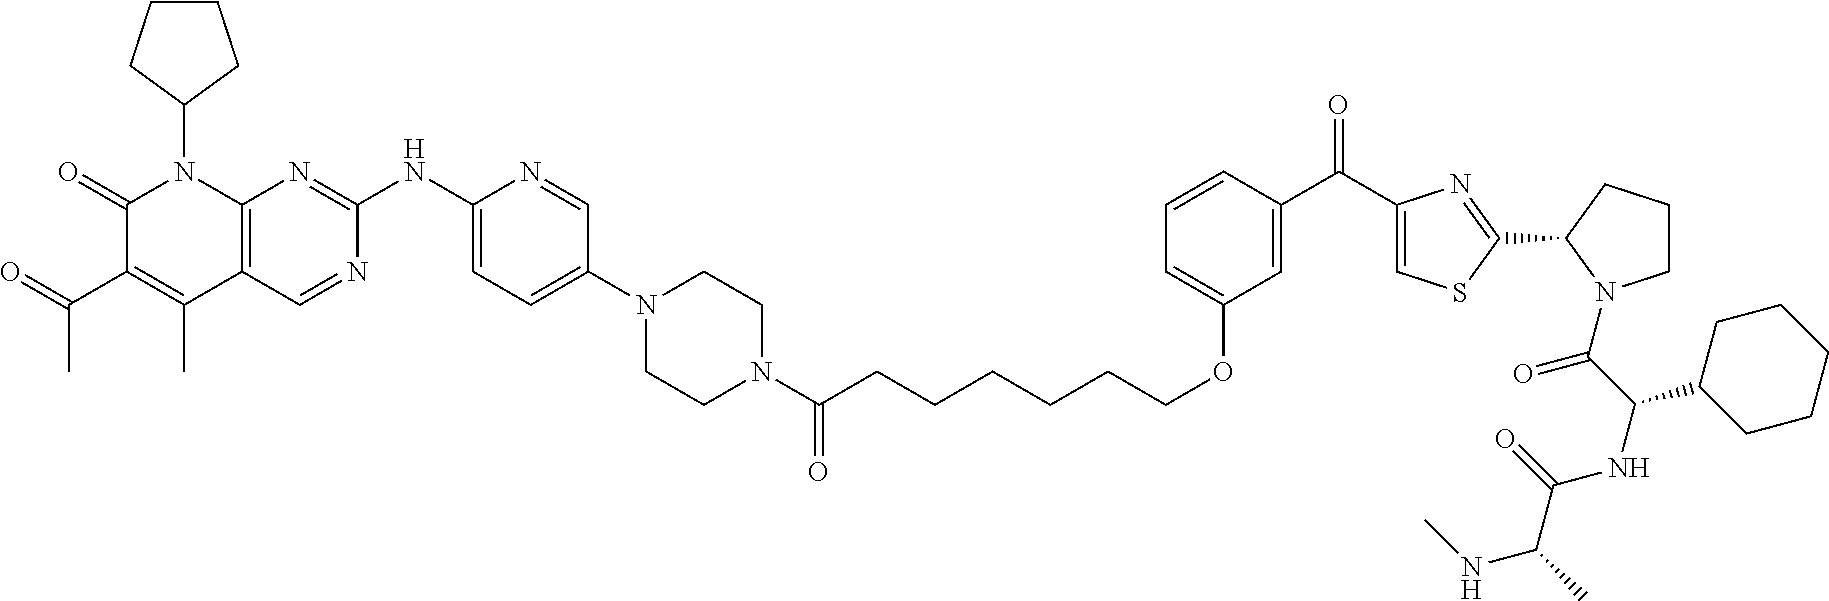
C1(=O)C(C(C)=O)=C(C)C2=C(N1C1CCCC1)N=C(NC1=CC=C(N3CCN(C(CCCCCCOC4=CC=CC(C(C5=CSC(C6N(C(=O)C(NC(=O)C(NC)C)C7CCCCC7)CCC6)=N5)=O)=C4)=O)CC3)C=N1)N=C2
